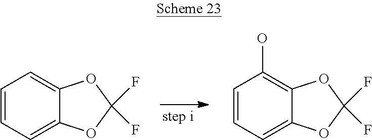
C1=CC=C2C(=C1)OC(F)(F)O2.C1=CC=C2C(=C1O)OC(F)(F)O2
